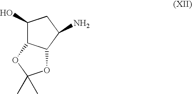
NC1C2C(C(O)C1)OC(C)(C)O2
